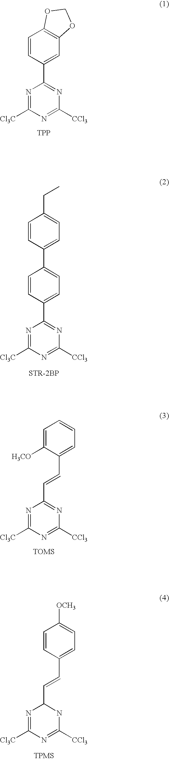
N1=C([Cl3C])N=C([CCl3])N=C1C1=CC2=C(C=C1)OCO2.[TPP].C(C1=CC=C(C2=CC=C(C3=NC([CCl3])=NC([Cl3C])=N3)C=C2)C=C1)C.C1=C([H3CO])C(C=CC2=NC([CCl3])=NC([Cl3C])=N2)=CC=C1.[OCH3]C1=CC=C(C=CC2N=C([Cl3C])N=C([CCl3])N2)C=C1
